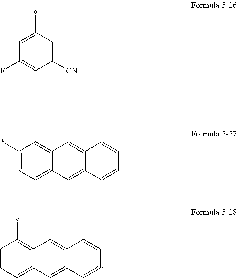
C1=CC=C2C(=C1*)C=C1C(=C2)C=CC=C1.C1(F)=CC([CN])=CC(*)=C1.C1(*)=CC=C2C(=C1)C=C1C(=C2)C=CC=C1
